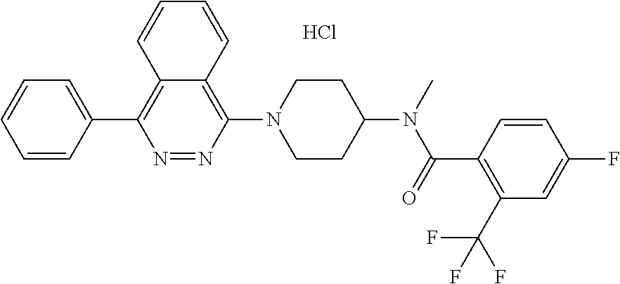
Cl.C1=CC(C2=C3C(=C(N4CCC(N(C(=O)C5=C(C(F)(F)F)C=C(F)C=C5)C)CC4)N=N2)C=CC=C3)=CC=C1
